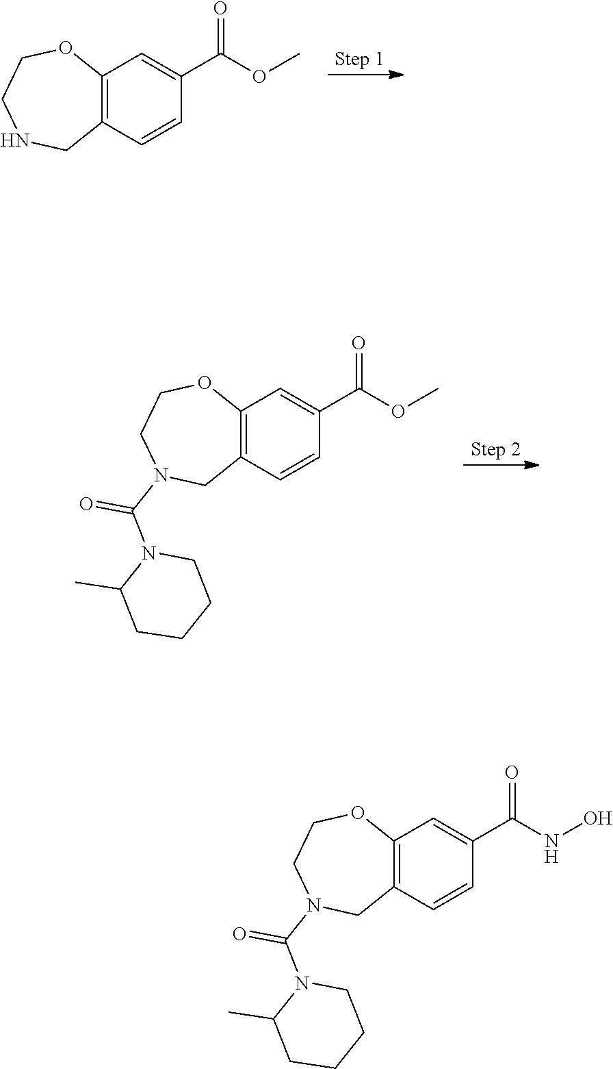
C12=C(C=C(C(OC)=O)C=C1)OCCNC2.C12=C(C=C(C(NO)=O)C=C1)OCCN(C(N1C(C)CCCC1)=O)C2.C12=C(C=C(C(OC)=O)C=C1)OCCN(C(N1C(C)CCCC1)=O)C2
